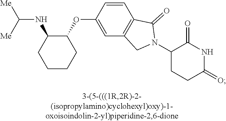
[Me]C(NC1CCCCC1OC1=CC2=C(C=C1)C(=O)N(C1CCC(=O)NC1=O)C2)[Me]
